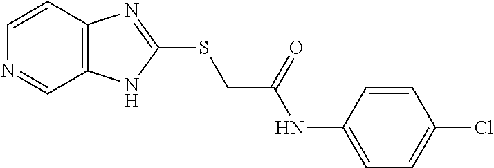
C12=C(C=CN=C1)N=C(SCC(NC1=CC=C(Cl)C=C1)=O)N2
